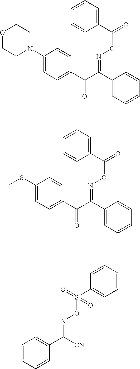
N1(C2=CC=C(C(C(C3=CC=CC=C3)=NOC(=O)C3=CC=CC=C3)=O)C=C2)CCOCC1.CSC1=CC=C(C(C(C2=CC=CC=C2)=NOC(=O)C2=CC=CC=C2)=O)C=C1.N(=C([CN])C1=CC=CC=C1)OS(C1=CC=CC=C1)(=O)=O
